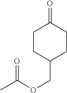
C1CC(COC(C)=O)CCC1=O
